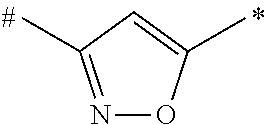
N1=C(C)C=C(C)O1
